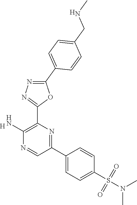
[H].C1(N)=C(C2=NN=C(C3=CC=C(CNC)C=C3)O2)N=C(C2=CC=C(S(N(C)C)(=O)=O)C=C2)C=N1.[H]
